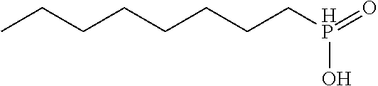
CCCCCCCC[HP](=O)O
